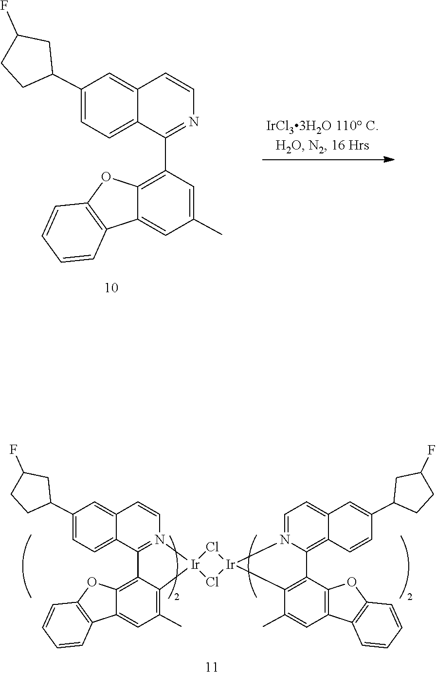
C1=C2C(=CC=C1C1CCC(F)C1)C(C1=C3C(=CC(C)=C1)C1=C(C=CC=C1)O3)=NC=C2.C1=C2C(=CC=C1C1CCC(F)C1)C1=N(C=C2)[Ir]2(C3=C(C)C=C4C(=C13)OC1=C4C=CC=C1)Cl[Ir]1(Cl2)N2=CC=C3C=C(C4CCC(F)C4)C=CC3=C2C2=C1C(C)=CC1=C2OC2=C1C=CC=C2
